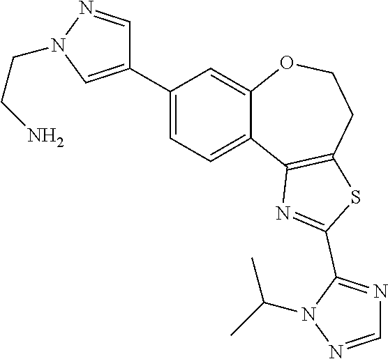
C1=C(C2=CN(CCN)N=C2)C=C2C(=C1)C1=C(CCO2)SC(C2=NC=NN2C(C)C)=N1
